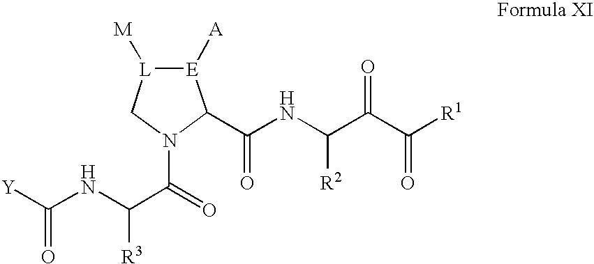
[Y]C(NC(C(N1C(C(NC([R2])C(C(=O)[R1])=O)=O)[E]([A])[L]([M])C1)=O)[R3])=O
